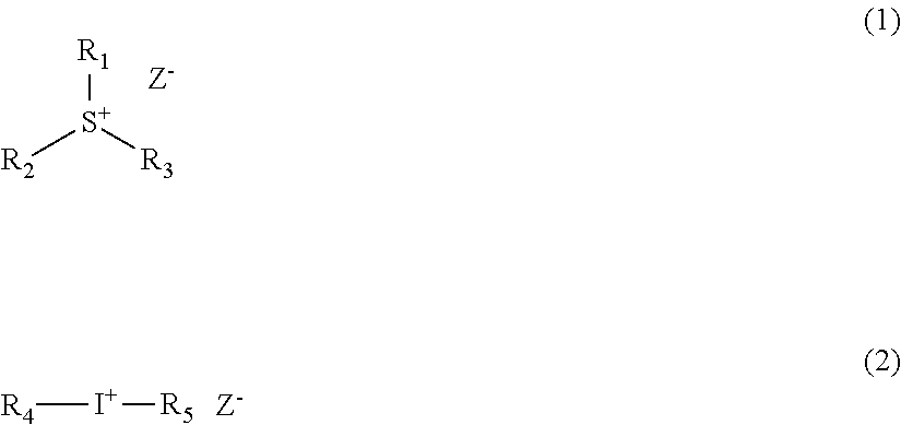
[R2][S+]([R3])[R1].[R4][I+][R5]
